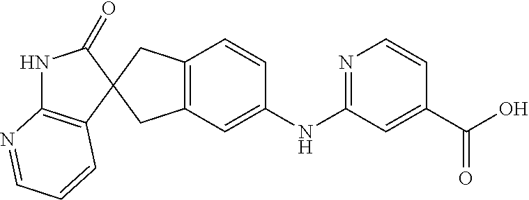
C12=C(C=C(NC3=NC=CC(C(O)=O)=C3)C=C1)CC1(C2)C(=O)NC2=C1C=CC=N2
